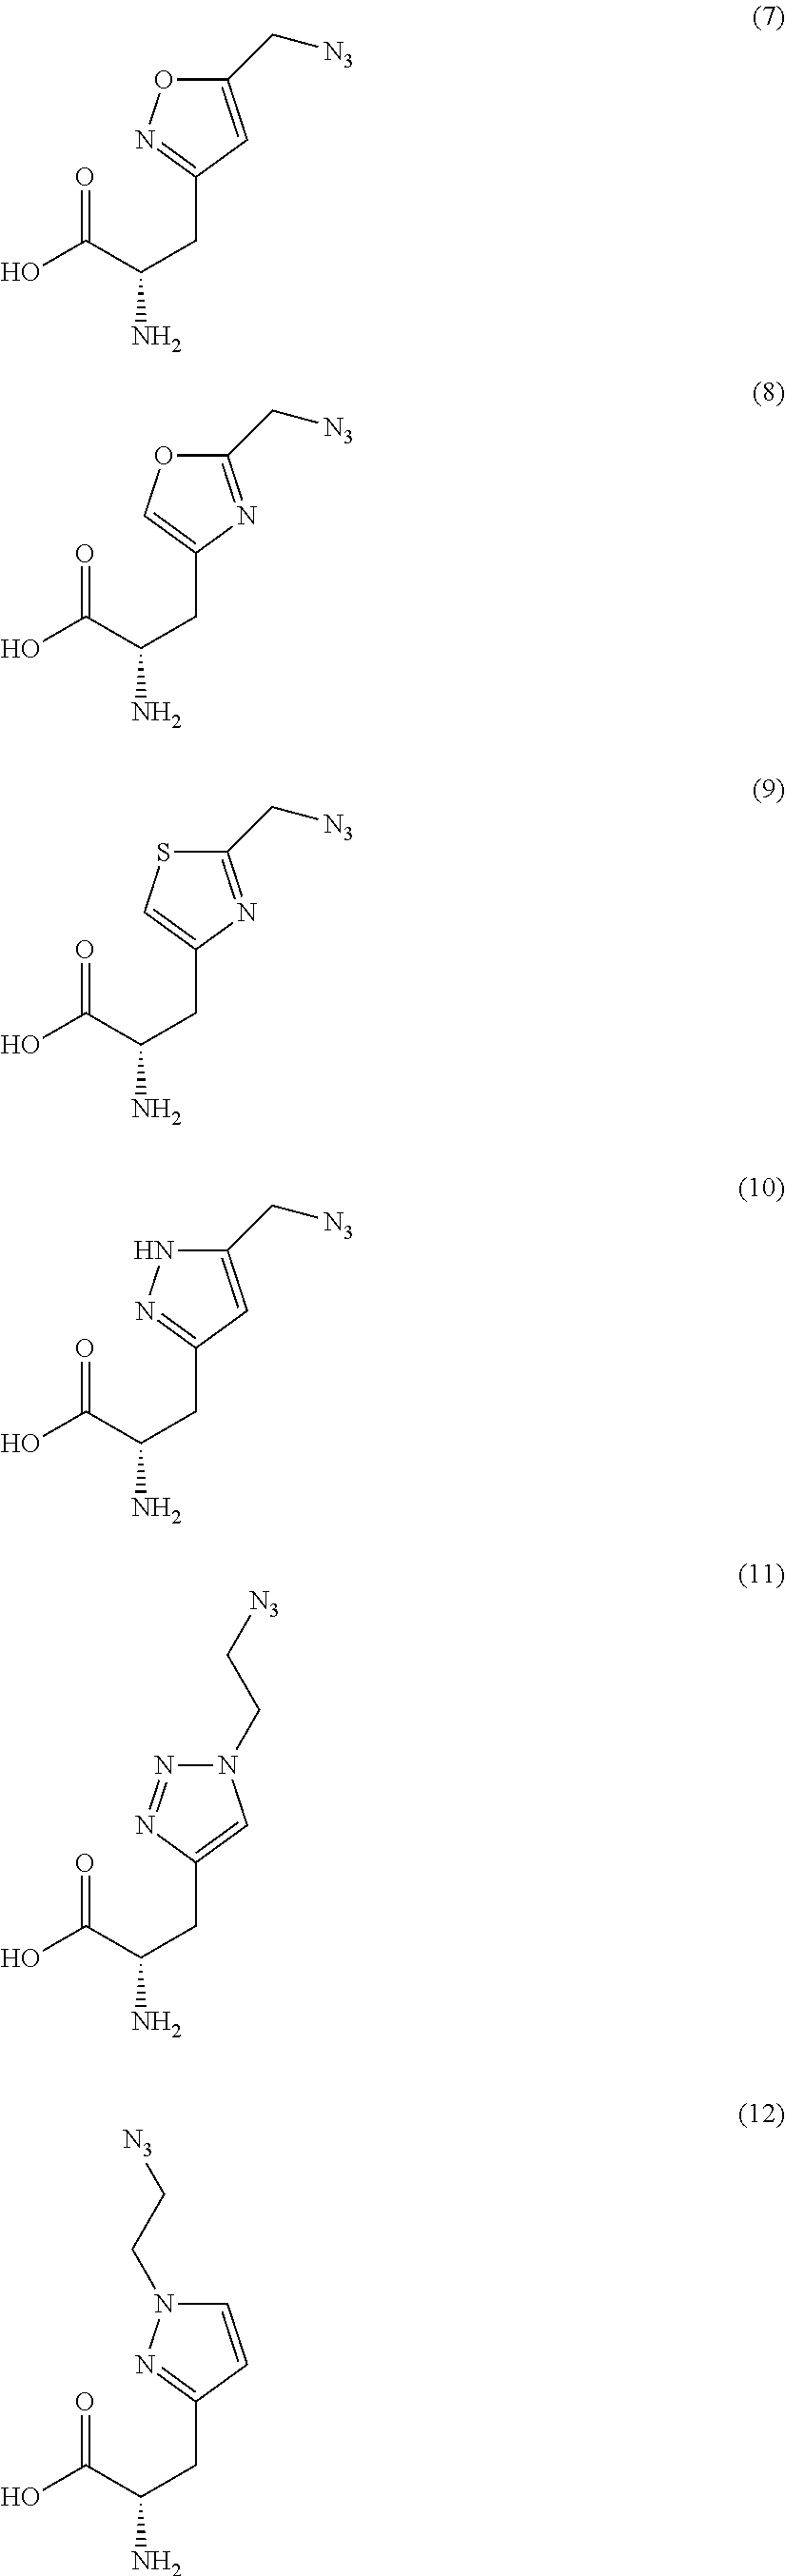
C1(CC(N)C(O)=O)=NOC(C[N3])=C1.C1(CC(N)C(O)=O)=COC(C[N3])=N1.C1(CC(N)C(O)=O)=CSC(C[N3])=N1.C1(CC(N)C(O)=O)=NNC(C[N3])=C1.C1(CC(N)C(O)=O)=CN(CC[N3])N=N1.C1(CC(N)C(O)=O)=NN(CC[N3])C=C1
